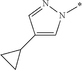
C1(C2CC2)=CN(*)N=C1
